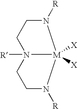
C1N2([R])CCN([R])[M]2([X])([X])N([R])C1
